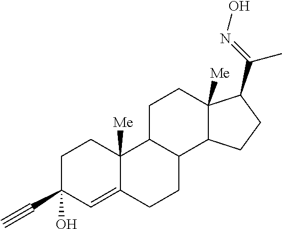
C1C(C#C)(O)C=C2C([Me])(C1)C1C(CC2)C2C([Me])(CC1)C(C(=NO)C)CC2
